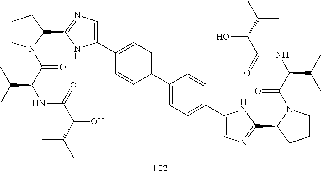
[F22].C1CN(C(C(NC(C(O)C(C)C)=O)C(C)C)=O)C(C2=NC=C(C3=CC=C(C4=CC=C(C5=CN=C(C6CCCN6C(C(NC(C(O)C(C)C)=O)C(C)C)=O)N5)C=C4)C=C3)N2)C1
